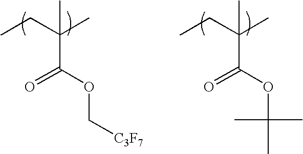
CCC(C)(C(OC[C3F7])=O)C.CCC(C)(C(OC(C)(C)C)=O)C
